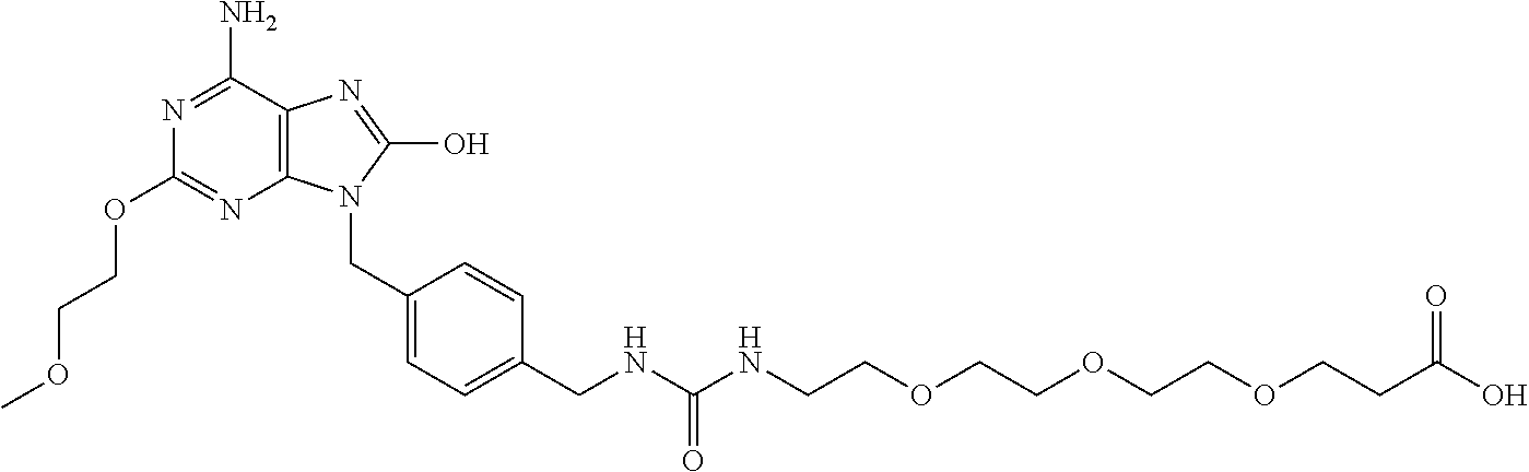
N1=C(N)C2=C(N=C1OCCOC)N(CC1=CC=C(CNC(NCCOCCOCCOCCC(O)=O)=O)C=C1)C(O)=N2
